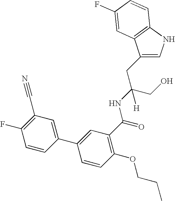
C1(CC(CO)(NC(=O)C2=C(OCCC)C=CC(C3=CC(C#N)=C(F)C=C3)=C2)[H])=CNC2=C1C=C(F)C=C2
